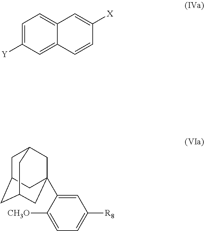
C1C2CC3CC(C4=CC([R8])=CC=C4[CH3O])(CC1C3)C2.C1=C([Y])C=C2C(=C1)C=C([X])C=C2
